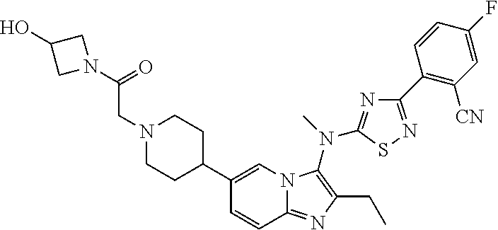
C1(C2CCN(CC(N3CC(O)C3)=O)CC2)=CN2C(=NC(CC)=C2N(C)C2=NC(C3=C([CN])C=C(F)C=C3)=NS2)C=C1
